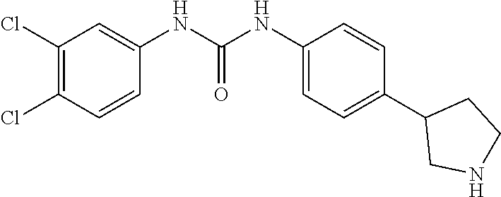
C1(Cl)=C(Cl)C=CC(NC(NC2=CC=C(C3CNCC3)C=C2)=O)=C1
